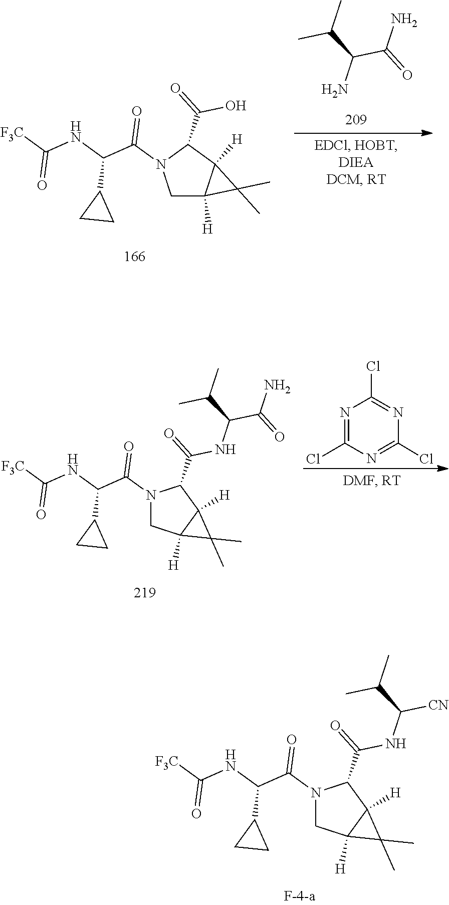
ClC1=NC(Cl)=NC(Cl)=N1.C1C2([H])C(C)(C)C2([H])C(C(=O)NC(C(C)C)C(N)=O)N1C(C(NC(=O)[F3C])C1CC1)=O.C1C2([H])C(C)(C)C2([H])C(C(=O)NC(C(C)C)[CN])N1C(C(NC(=O)[F3C])C1CC1)=O.CC(C(C(N)=O)N)C.C12([H])C(C)(C)C1([H])C(C(=O)O)N(C(C(NC(=O)[F3C])C1CC1)=O)C2
